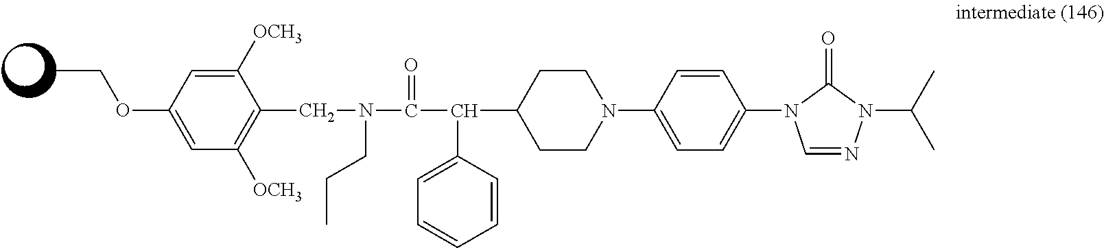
CCOC1=CC([OCH3])=C(CN(C(C(C2CCN(C3=CC=C(N4C=NN(C(C)C)C4=O)C=C3)CC2)C2=CC=CC=C2)=O)CCC)C([OCH3])=C1
